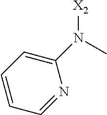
C1=CC=NC(N([X2])C)=C1
